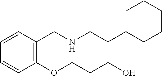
C1(OCCCO)=C(CNC(CC2CCCCC2)C)C=CC=C1
